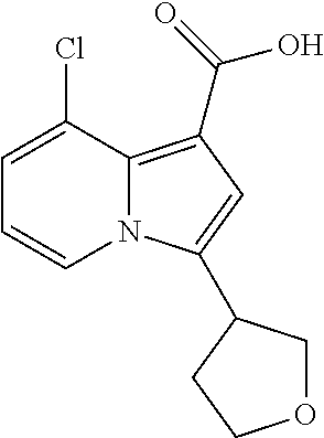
C1=C(Cl)C2=C(C(O)=O)C=C(C3COCC3)N2C=C1
